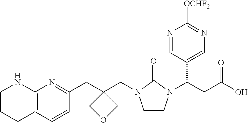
C1CCC2=C(N1)N=C(CC1(CN3CCN(C(C4=CN=C([OCHF2])N=C4)CC(O)=O)C3=O)COC1)C=C2
